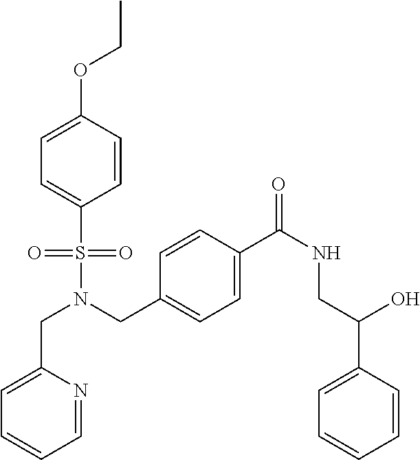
C(N(CC1=CC=C(C(NCC(C2=CC=CC=C2)O)=O)C=C1)S(=O)(=O)C1=CC=C(OCC)C=C1)C1=CC=CC=N1
